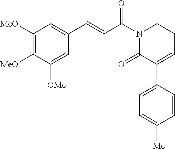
C1([MeO])=C([MeO])C([OMe])=CC(C=CC(N2C(=O)C(C3=CC=C([Me])C=C3)=CCC2)=O)=C1
